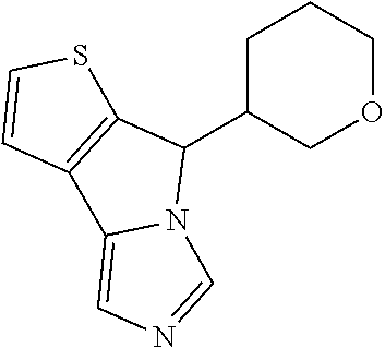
C1C(C2C3=C(C4=CN=CN24)C=CS3)COCC1
